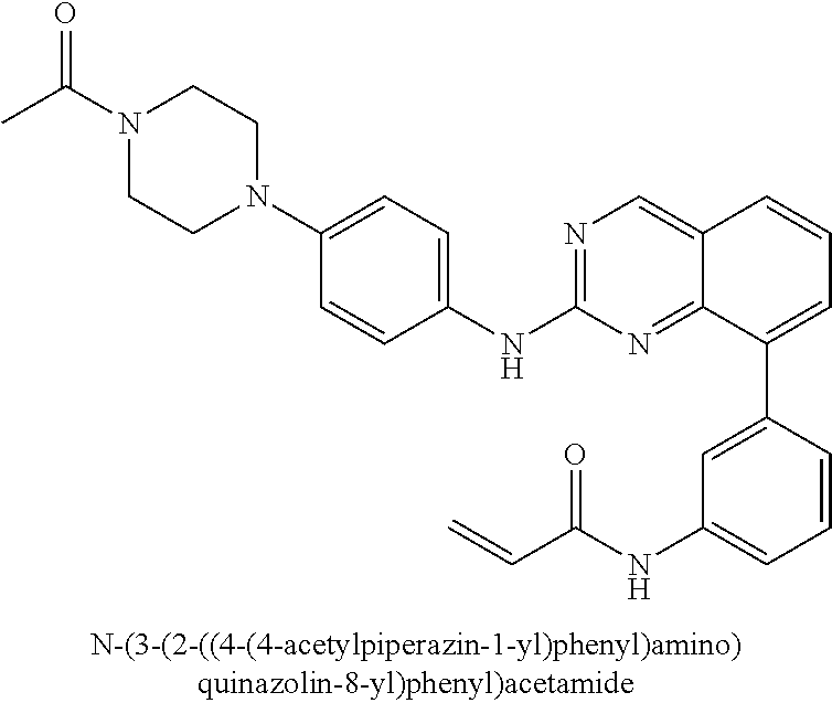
N1(C(C)=O)CCN(C2=CC=C(NC3=NC=C4C(=N3)C(C3=CC(NC(C=C)=O)=CC=C3)=CC=C4)C=C2)CC1
